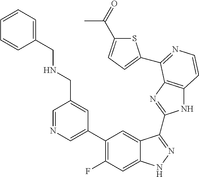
C1=C(C2=C(F)C=C3C(=C2)C(C2=NC4=C(N2)C=CN=C4C2=CC=C(C(=O)C)S2)=NN3)C=C(CNCC2=CC=CC=C2)C=N1
